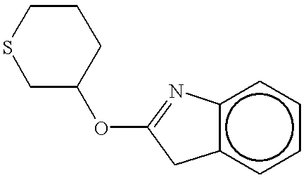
S1CC(OC2=Nc3c(cccc3)C2)CCC1
